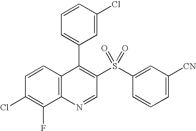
C12=C(C=CC(Cl)=C1F)C(C1=CC=CC(Cl)=C1)=C(S(C1=CC([CN])=CC=C1)(=O)=O)C=N2
